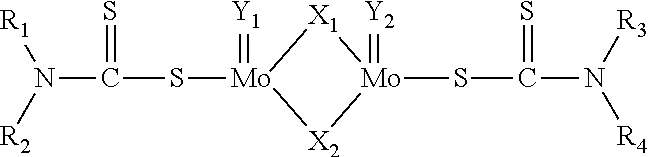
[X1]1[Mo](SC(N([R1])[R2])=S)(=[Y1])[X2][Mo]1(SC(N([R4])[R3])=S)=[Y2]
